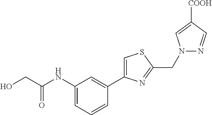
C1(NC(CO)=O)=CC=CC(C2=CSC(CN3N=CC([COOH])=C3)=N2)=C1
